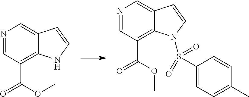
N1=CC(C(=O)OC)=C2C(=C1)C=CN2.N1=CC(C(=O)OC)=C2C(=C1)C=CN2S(C1=CC=C(C)C=C1)(=O)=O
